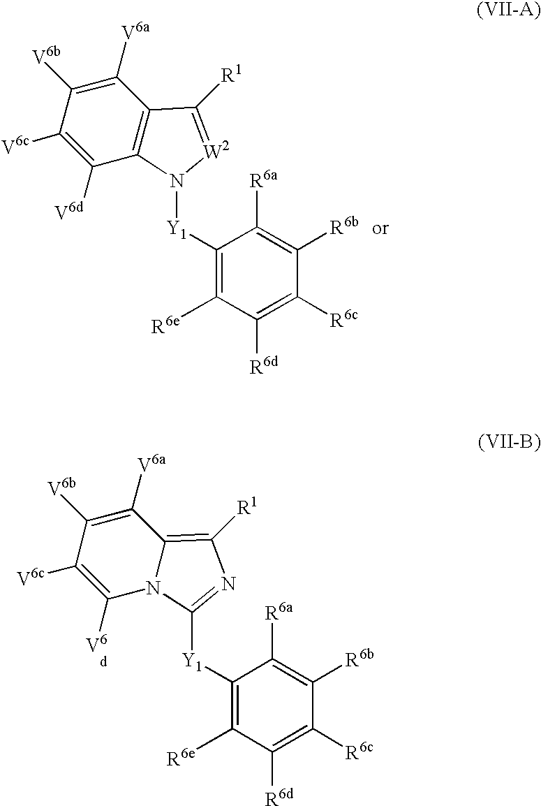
C1([V6c])=C([V6d])C2=C(C([V6a])=C1[V6b])C([R1])=[W2]N2[Y1]C1=C([R6e])C([R6d])=C([R6c])C([R6b])=C1[R6a].C1([V6c])=C([V6d])N2C(=C([R1])N=C2[Y1]C2=C([R6e])C([R6d])=C([R6c])C([R6b])=C2[R6a])C([V6a])=C1[V6b]
